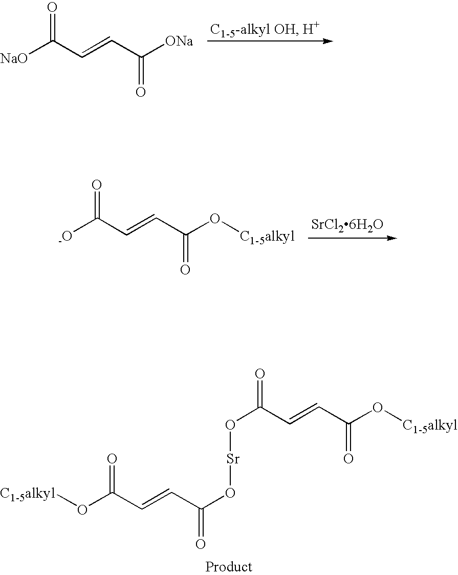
[C1-5alkyl]OC(C=CC(O[Sr]OC(C=CC(O[C1-5alkyl])=O)=O)=O)=O.[NaO]C(C=CC([ONa])=O)=O.[SrCl26H2O].[-O]C(C=CC(O[C1-5alkyl])=O)=O
